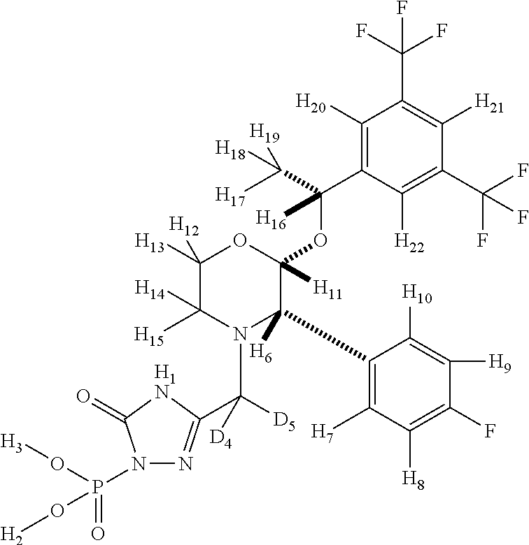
C1([H20])=C(C(OC2([H11])OC([H13])([H12])C([H15])([H14])N(C([D5])([D4])C3=NN(P(=O)(O[H3])O[H2])C(=O)[H1N]3)C2(C2=C([H7])C([H8])=C(F)C([H9])=C2[H10])[H6])([H16])C([H17])([H18])[H19])C([H22])=C(C(F)(F)F)C([H21])=C1C(F)(F)F
